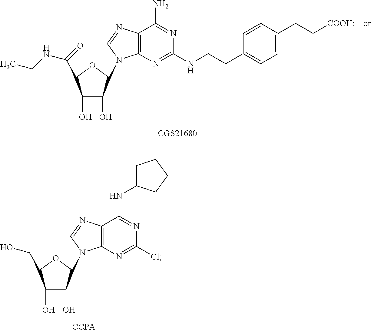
C1(O)C(O)C(N2C3=C(C(NC4CCCC4)=NC(Cl)=N3)N=C2)OC1CO.C1(O)C(O)C(N2C3=C(C(N)=NC(NCCC4=CC=C(CC[COOH])C=C4)=N3)N=C2)OC1C(=O)NCC
